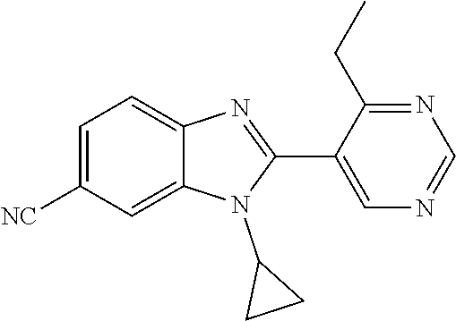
C1=C([NC])C=C2C(=C1)N=C(C1=CN=CN=C1CC)N2C1CC1
